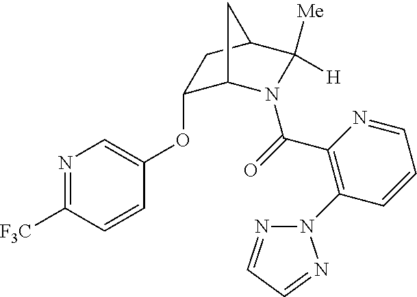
C1(OC2=CN=C([F3C])C=C2)C2N(C(=O)C3=C(N4N=CC=N4)C=CC=N3)C([Me])([H])C(C1)C2
